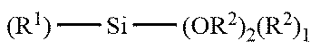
[(R1)][Si][(OR2)2(R2)1]
